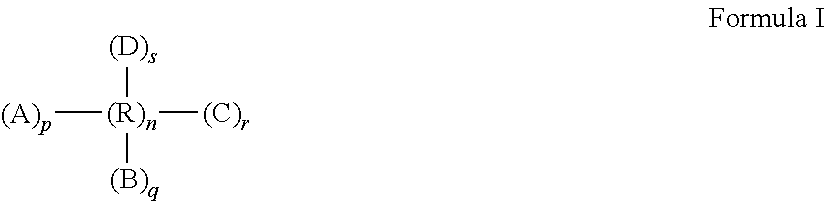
[(A)p][(R)n]([(C)r])([(D)s])[(B)q]
